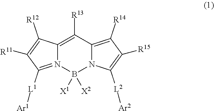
C12=C([R13])C3=C([R14])C([R15])=C([L2][Ar2])N3B([X1])([X2])N1=C([L1][Ar1])C([R11])=C2[R12]
